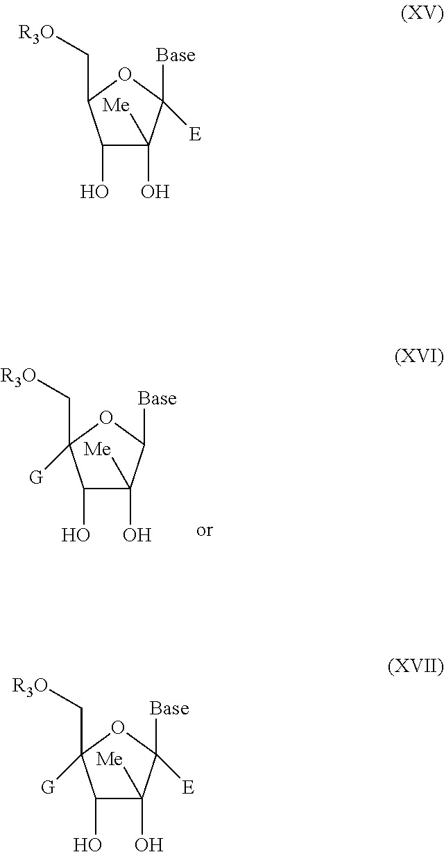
C1(O)C([Me])(O)C([Base])([E])OC1C[R3O].C1(O)C([Me])(O)C([Base])([E])OC1(C[R3O])[G].C1(O)C([Me])(O)C([Base])OC1(C[R3O])[G]
